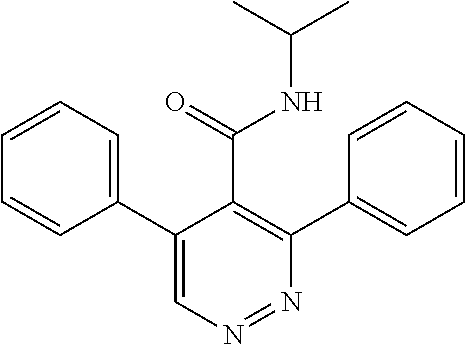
N1=NC(C2=CC=CC=C2)=C(C(NC(C)C)=O)C(C2=CC=CC=C2)=C1
